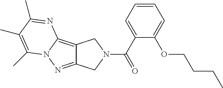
C12=C3N(N=C1CN(C(C1=CC=CC=C1OCCCC)=O)C2)C(C)=C(C)C(C)=N3
